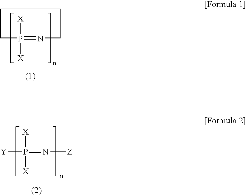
[X]P1([X])=NCCCC1.[Y]P([X])([X])=N[Z]
